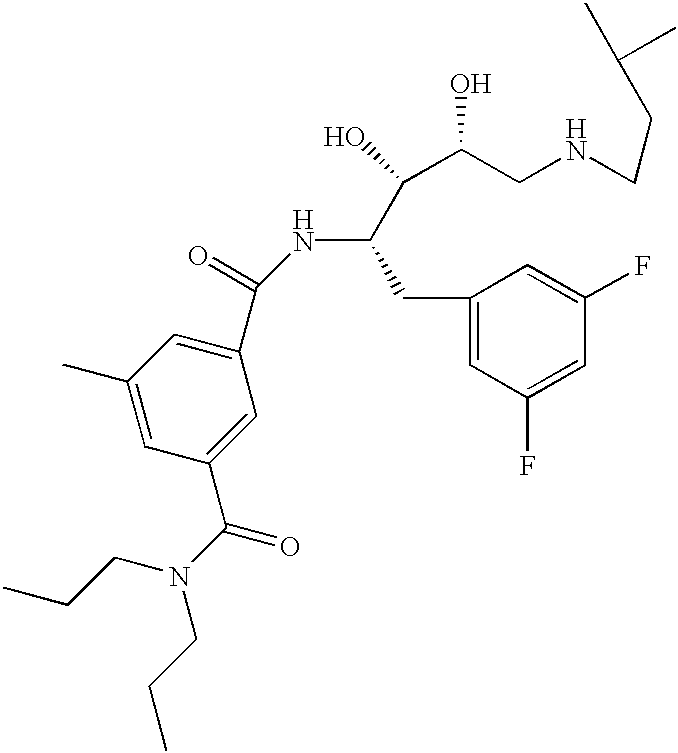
C1(C(=O)NC(C(C(CNCCC(C)C)O)O)CC2=CC(F)=CC(F)=C2)=CC(C)=CC(C(N(CCC)CCC)=O)=C1
